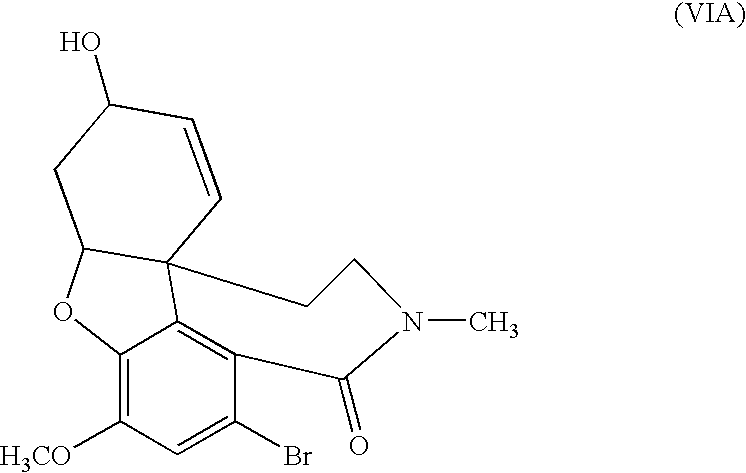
C1([H3CO])=C2C3=C(C(Br)=C1)C(=O)N(C)CCC31C(O2)CC(O)C=C1
